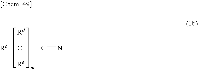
[Rc]C(C#N)([Rd])[Re]
